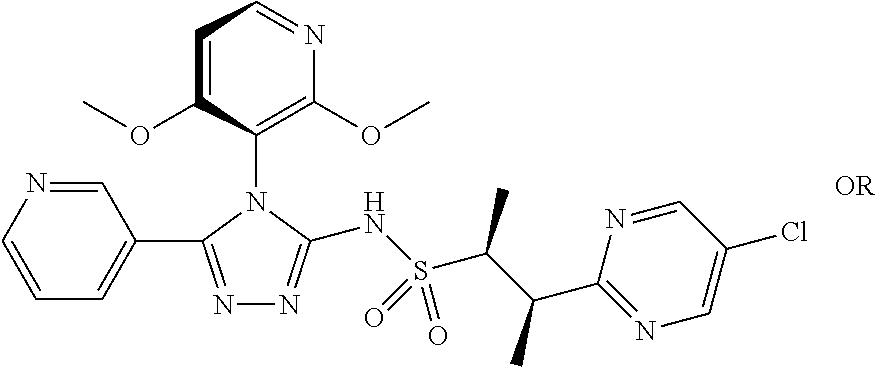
N1=C(C2=CC=CN=C2)N(C2=C(OC)N=CC=C2OC)C(NS(C(C(C)C2=NC=C(Cl)C=N2)C)(=O)=O)=N1
